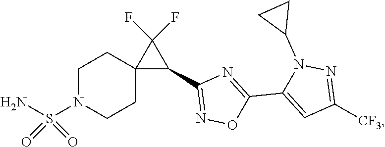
C1N(S(N)(=O)=O)CCC2(C1)C(C1=NOC(C3=CC([CF3])=NN3C3CC3)=N1)C2(F)F
